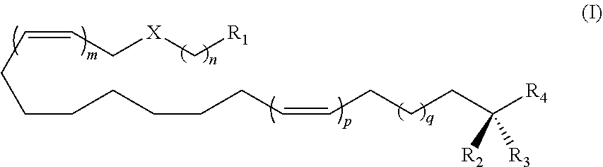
C(CCCCCCCC=CCCCC([R4])([R3])[R2])=CC[X]C[R1]
